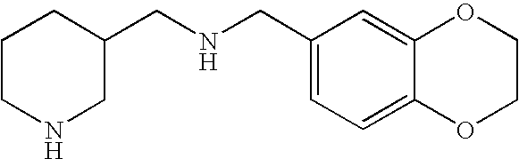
C1CNCC(CNCC2=CC=C3C(=C2)OCCO3)C1
